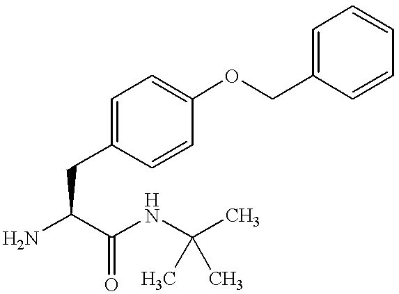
NC(C(NC(C)(C)C)=O)CC1=CC=C(OCC2=CC=CC=C2)C=C1
